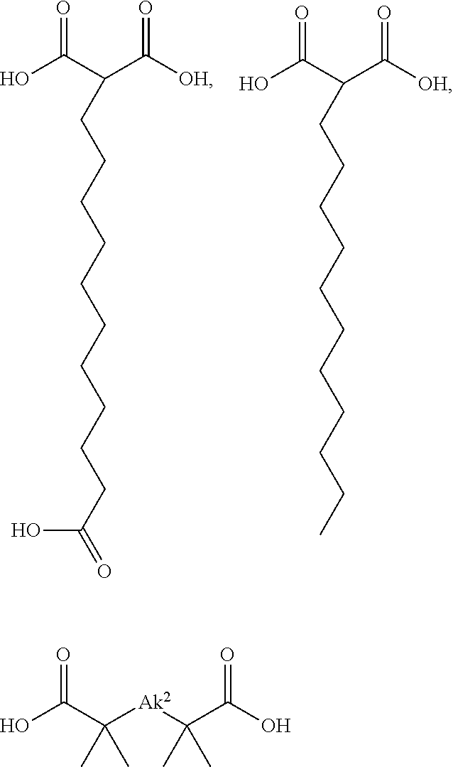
O=C(C(C([OH])=O)CCCCCCCCCCC(=O)O)O.O=C(C(C([OH])=O)CCCCCCCCCCC)O.O=C(C([Ak2]C(C(O)=O)(C)C)(C)C)O
